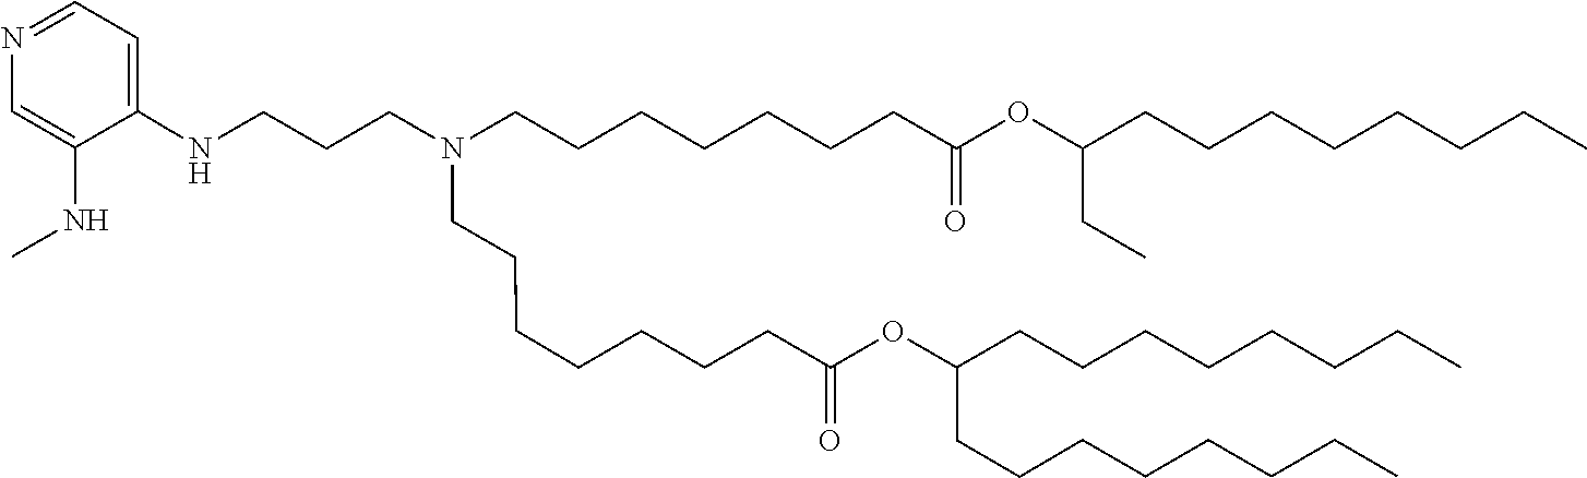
C(C(=O)OC(CCCCCCCC)CCCCCCCC)CCCCCCN(CCCNC1=CC=NC=C1NC)CCCCCCCC(OC(CC)CCCCCCCC)=O
